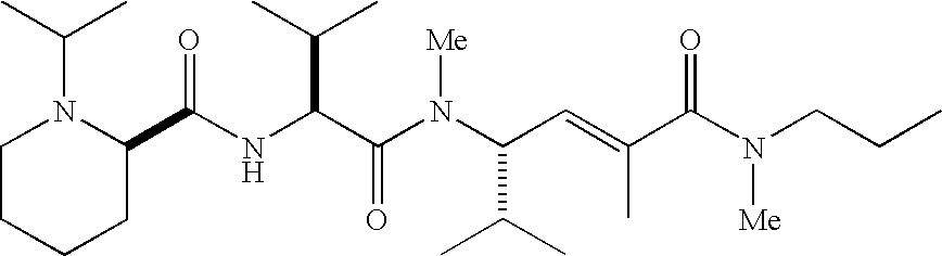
N(C(C(N(C(C(C)C)C=C(C)C(N(CCC)[Me])=O)[Me])=O)C(C)C)C(C1N(C(C)C)CCCC1)=O
